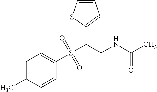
C1=C(C)C=CC(S(C(CNC(C)=O)C2=CC=CS2)(=O)=O)=C1
